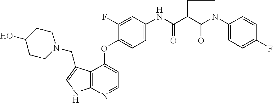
N(C(=O)C1C(=O)N(C2=CC=C(F)C=C2)CC1)C1=CC=C(OC2=CC=NC3=C2C(CN2CCC(O)CC2)=CN3)C(F)=C1
